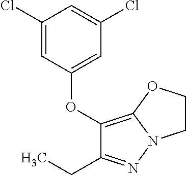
C1(Cl)=CC(OC2=C3N(N=C2CC)CCO3)=CC(Cl)=C1
